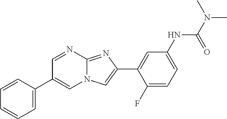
C1=NC2=NC(C3=CC(NC(N(C)C)=O)=CC=C3F)=CN2C=C1C1=CC=CC=C1
